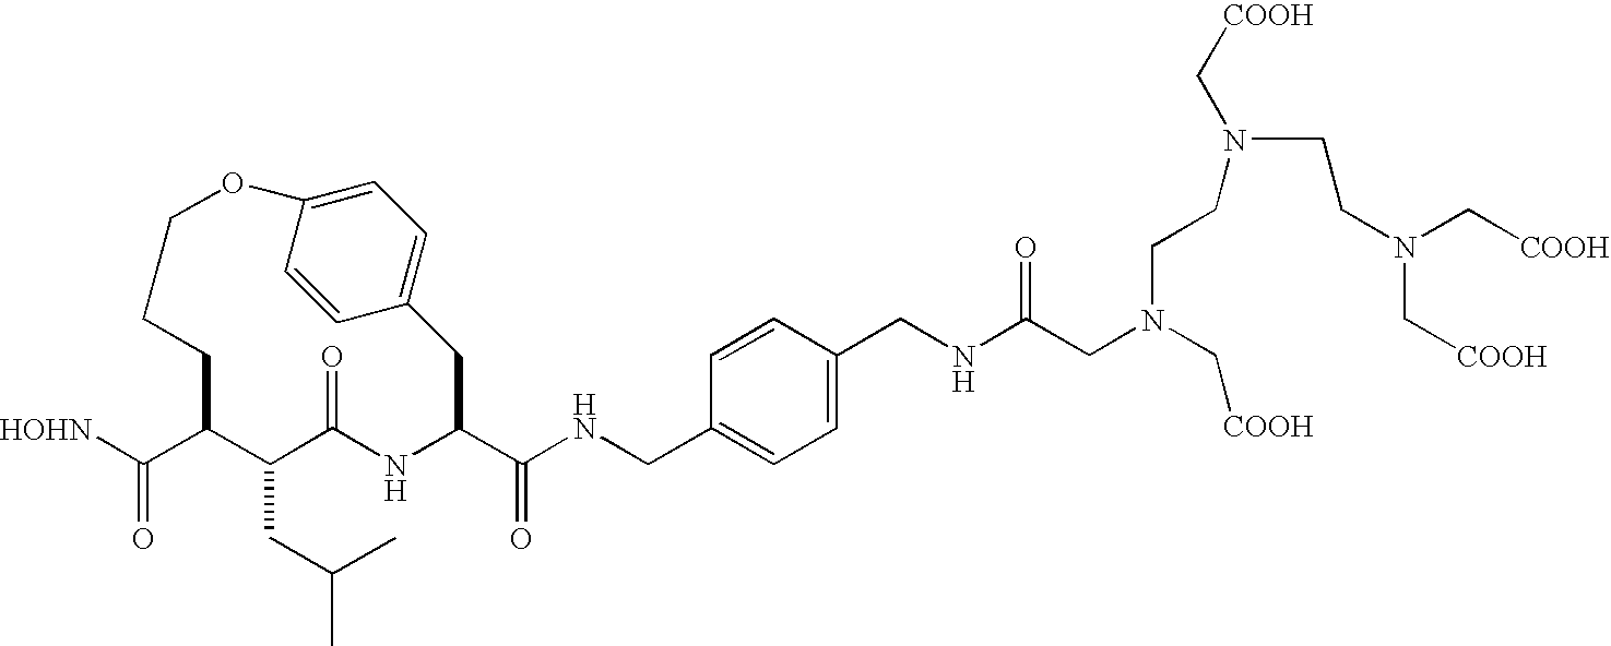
N(CC1=CC=C(CNC(CN(C[COOH])CCN(CCN(C[COOH])C[COOH])C[COOH])=O)C=C1)C(C1NC(=O)C(CC(C)C)C(C([HOHN])=O)CCCOC2=CC=C(C1)C=C2)=O
